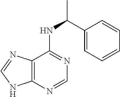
C12=C(N=CN=C1NC(C1=CC=CC=C1)C)NC=N2
